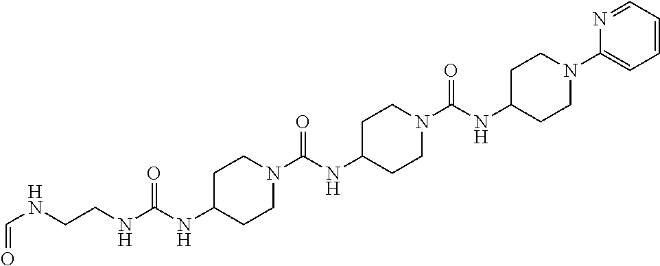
O=CNCCNC(NC1CCN(C(NC2CCN(C(NC3CCN(C4=CC=CC=N4)CC3)=O)CC2)=O)CC1)=O
